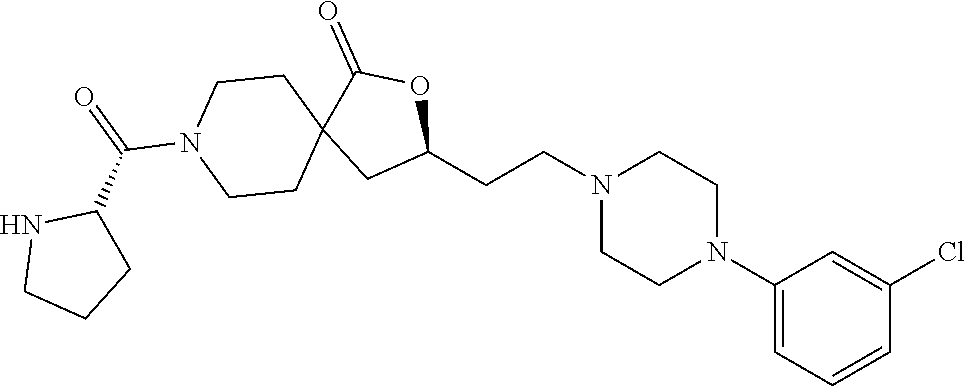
C1(N2CCN(CCC3OC(=O)C4(C3)CCN(C(C3NCCC3)=O)CC4)CC2)=CC=CC(Cl)=C1
